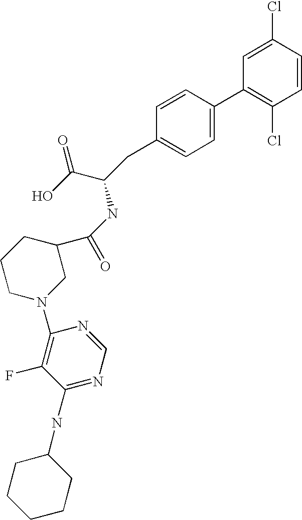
C1=C(Cl)C=CC(Cl)=C1C1=CC=C(CC(C(=O)O)NC(C2CCCN(C3=C(F)C(NC4CCCCC4)=NC=N3)C2)=O)C=C1
